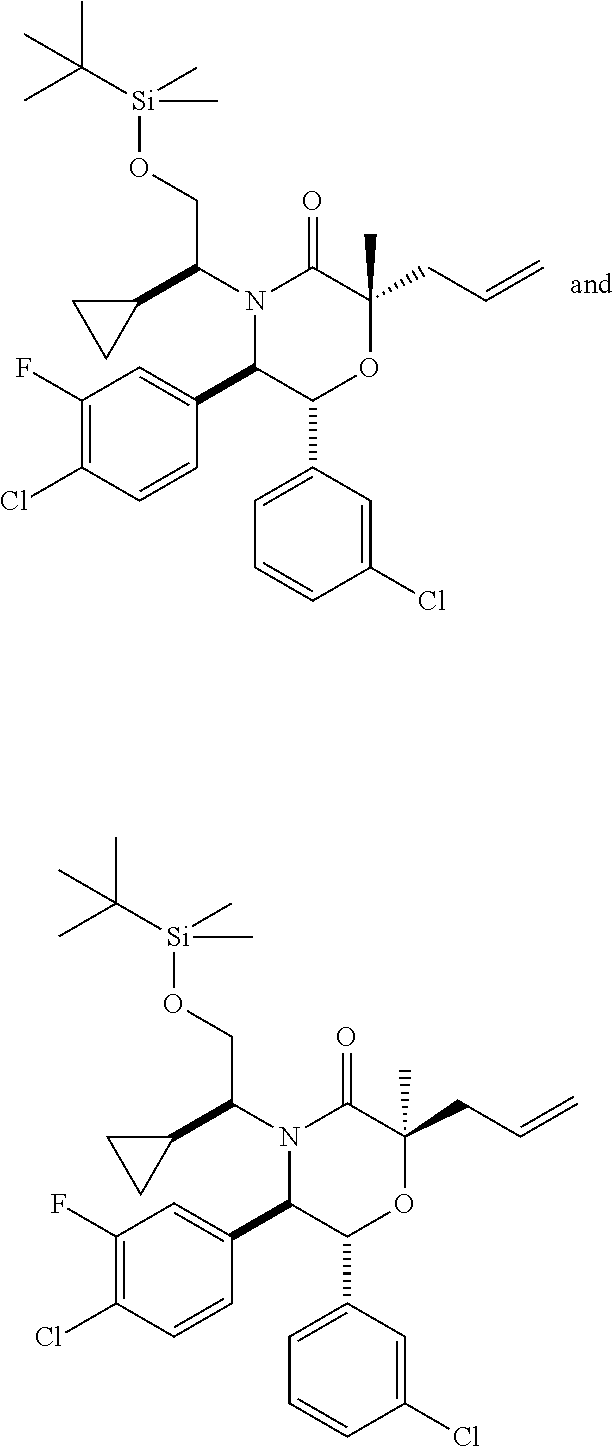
N1(C(C2CC2)CO[Si](C(C)(C)C)(C)C)C(C2=CC(F)=C(Cl)C=C2)C(C2=CC=CC(Cl)=C2)OC(C)(CC=C)C1=O.N1(C(C2CC2)CO[Si](C(C)(C)C)(C)C)C(C2=CC(F)=C(Cl)C=C2)C(C2=CC=CC(Cl)=C2)OC(C)(CC=C)C1=O
